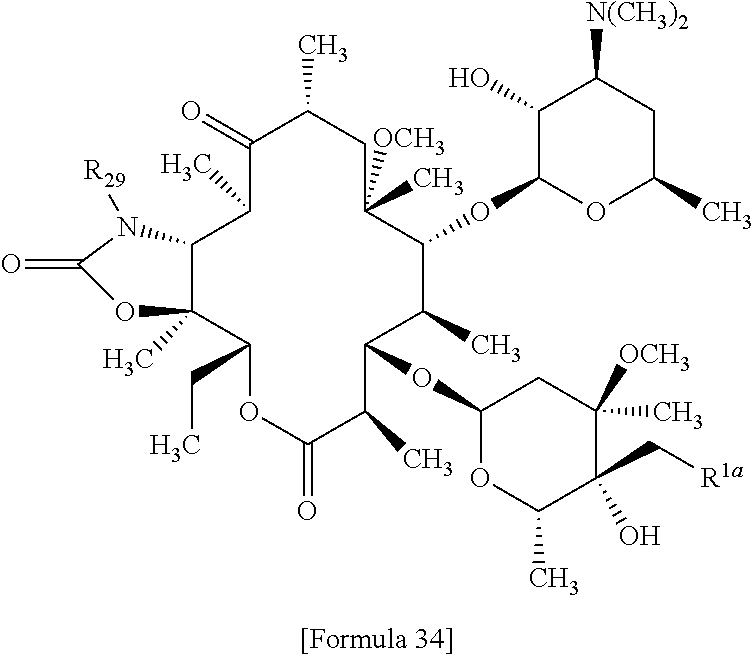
C12C(C)(C(CC)OC(=O)C(C)C(OC3OC(C)C(C[R1a])(O)C([OCH3])(C)C3)C(C)C(OC3OC(C)CC([N(CH3)2])C3O)C([OCH3])(C)CC(C)C(=O)C1C)OC(=O)N2[R29]
